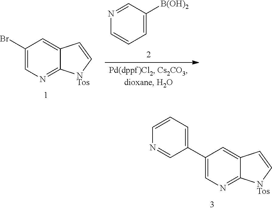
C1=CC=C(C2=CN=C3C(=C2)C=C[NTos]3)C=N1.C1=C2C=C[NTos]C2=NC=C1Br.C1([B(OH)2])=CC=CN=C1
